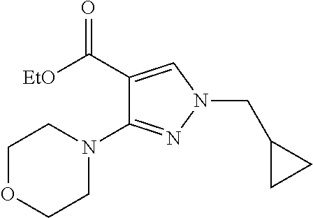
C1(C(=O)[EtO])=CN(CC2CC2)N=C1N1CCOCC1
